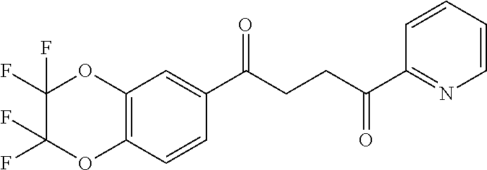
C12=C(C=CC(C(CCC(C3=NC=CC=C3)=O)=O)=C1)OC(F)(F)C(F)(F)O2
